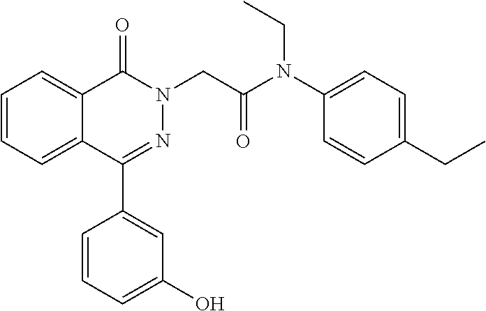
C1=CC=C2C(=C1)C(=O)N(CC(=O)N(C1=CC=C(CC)C=C1)CC)N=C2C1=CC(O)=CC=C1
